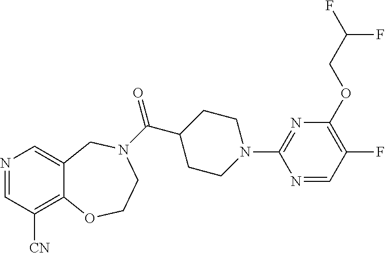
N1=CC([CN])=C2C(=C1)CN(C(=O)C1CCN(C3=NC(OCC(F)F)=C(F)C=N3)CC1)CCO2
